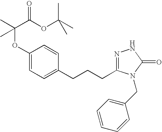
C1(OC(C)(C(OC(C)(C)C)=O)C)=CC=C(CCCC2=NNC(=O)N2CC2=CC=CC=C2)C=C1
